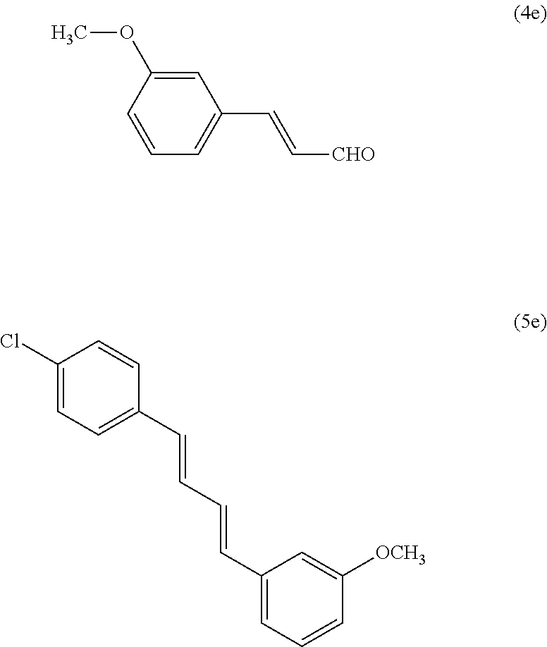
C1=C(OC)C=CC=C1C=C[CHO].C1(Cl)=CC=C(C=CC=CC2=CC=CC([OCH3])=C2)C=C1
